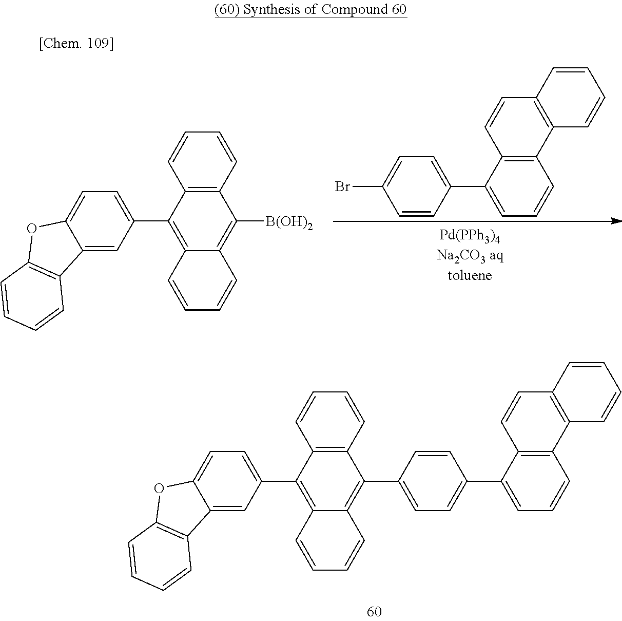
C1=CC(C2=CC=CC3=C2C=CC2=C3C=CC=C2)=CC=C1Br.C12=C(C=CC=C1)C([B(OH)2])=C1C(=C2C2=CC=C3C(=C2)C2=C(O3)C=CC=C2)C=CC=C1.C12=C(C=CC=C1)C(C1=CC=C(C3=CC=CC4=C3C=CC3=C4C=CC=C3)C=C1)=C1C(=C2C2=CC=C3C(=C2)C2=C(O3)C=CC=C2)C=CC=C1
